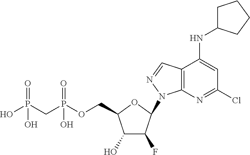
C1(O)C(F)C(N2C3=C(C=N2)C(NC2CCCC2)=CC(Cl)=N3)OC1COP(CP(O)(=O)O)(=O)O
